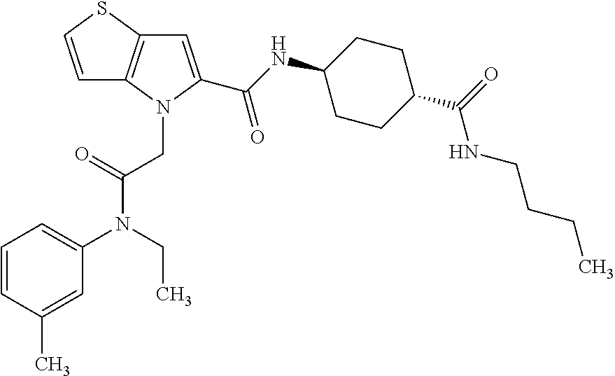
C1=CSC2=C1N(CC(N(C1=CC=CC(C)=C1)CC)=O)C(C(NC1CCC(C(=O)NCCCC)CC1)=O)=C2
